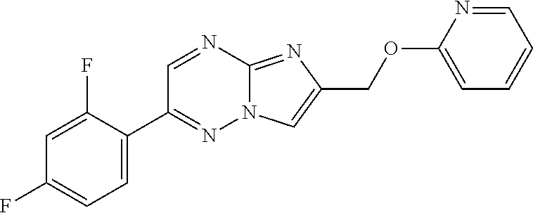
C1(F)=CC(F)=CC=C1C1=NN2C(=NC(COC3=CC=CC=N3)=C2)N=C1
